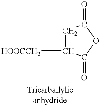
C1C([HOOCCH2])C(=O)OC1=O
